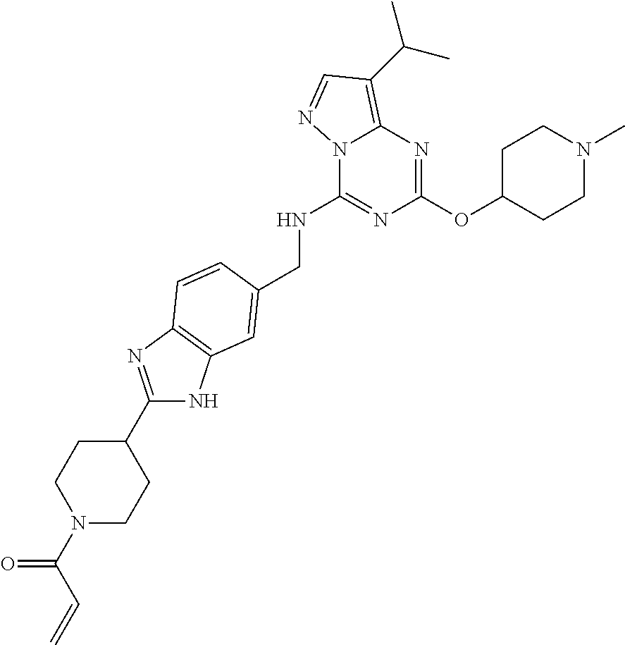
C(NC1=NC(OC2CCN(C)CC2)=NC2=C(C(C)C)C=NN12)C1=CC2=C(N=C(C3CCN(C(C=C)=O)CC3)N2)C=C1
